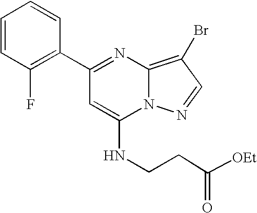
C1=CC(F)=C(C2=NC3=C(Br)C=NN3C(NCCC(=O)[OEt])=C2)C=C1
